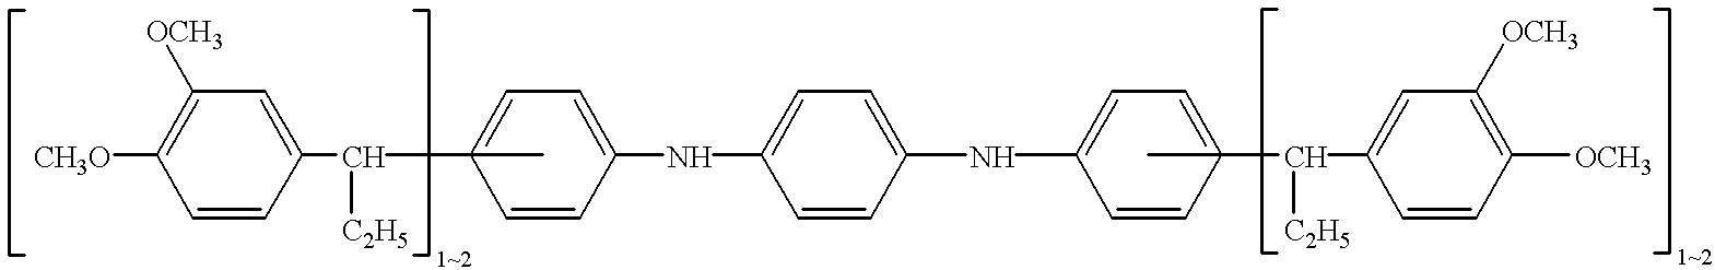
C1([OCH3])=C([CH3O])C=CC(C(C2(C)=CC=C(NC3=CC=C(NC4=CC=C(C)(C(C5=CC([OCH3])=C([OCH3])C=C5)[C2H5])C=C4)C=C3)C=C2)[C2H5])=C1
